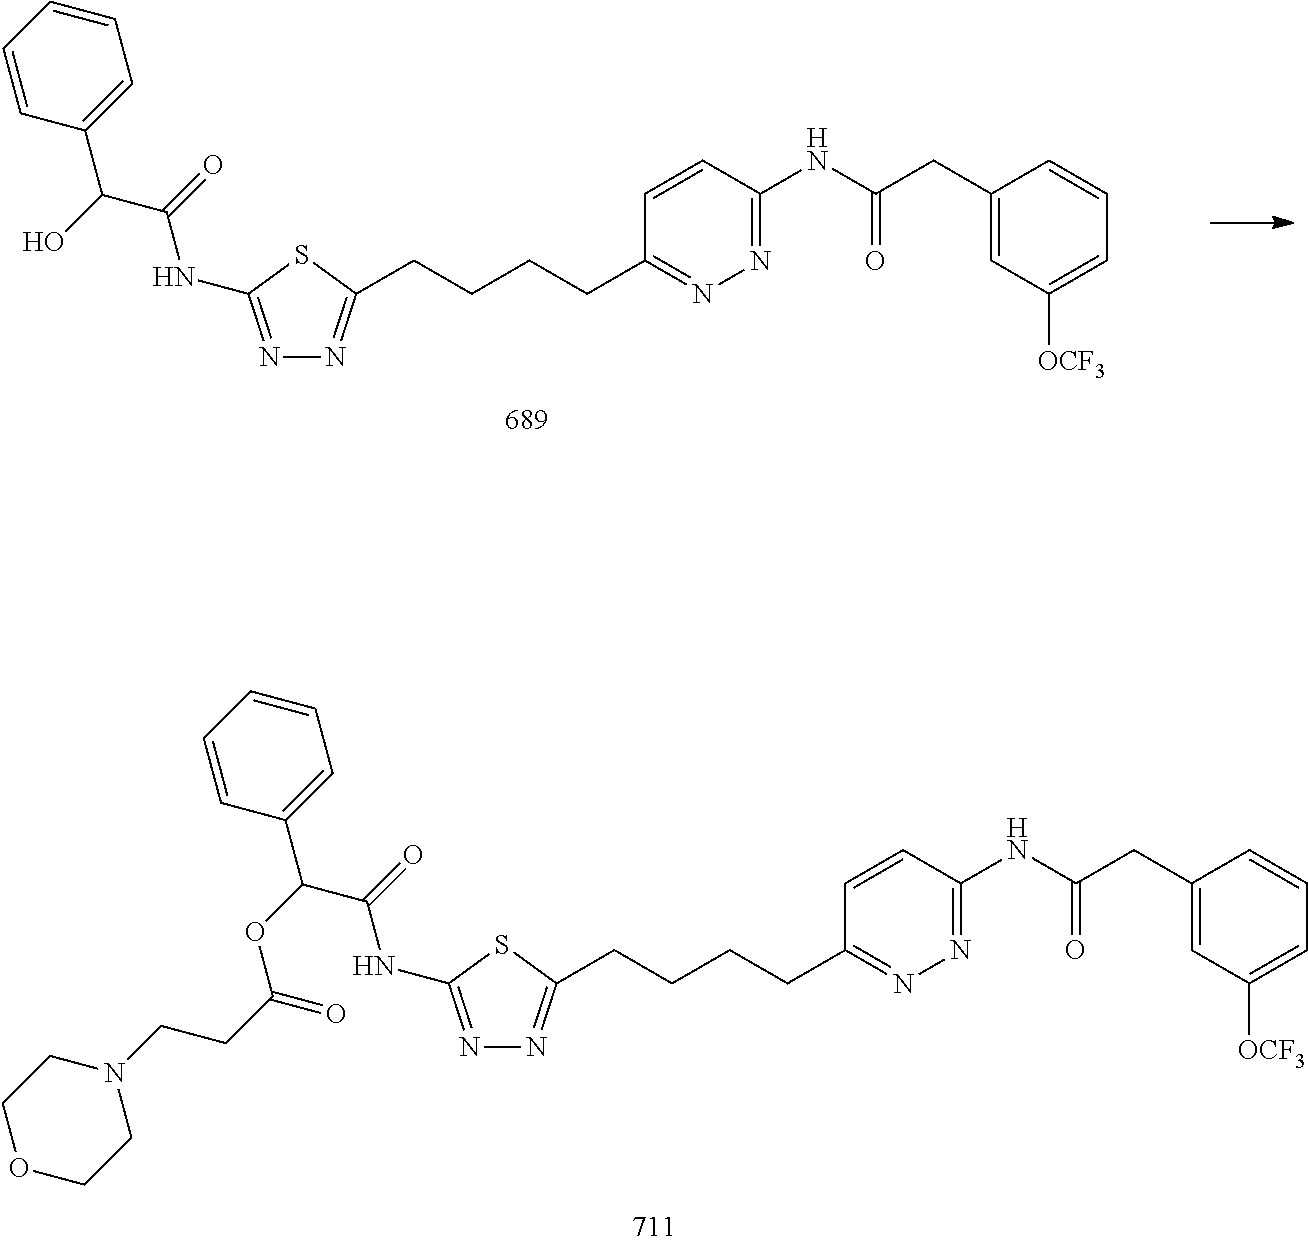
N1=C(NC(C(OC(CCN2CCOCC2)=O)C2=CC=CC=C2)=O)SC(CCCCC2=NN=C(NC(=O)CC3=CC([OCF3])=CC=C3)C=C2)=N1.C1=CC=CC=C1C(C(NC1=NN=C(CCCCC2=NN=C(NC(=O)CC3=CC([OCF3])=CC=C3)C=C2)S1)=O)O
